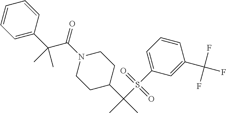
C(N1CCC(C(C)(S(C2=CC=CC(C(F)(F)F)=C2)(=O)=O)C)CC1)(=O)C(C)(C1=CC=CC=C1)C
